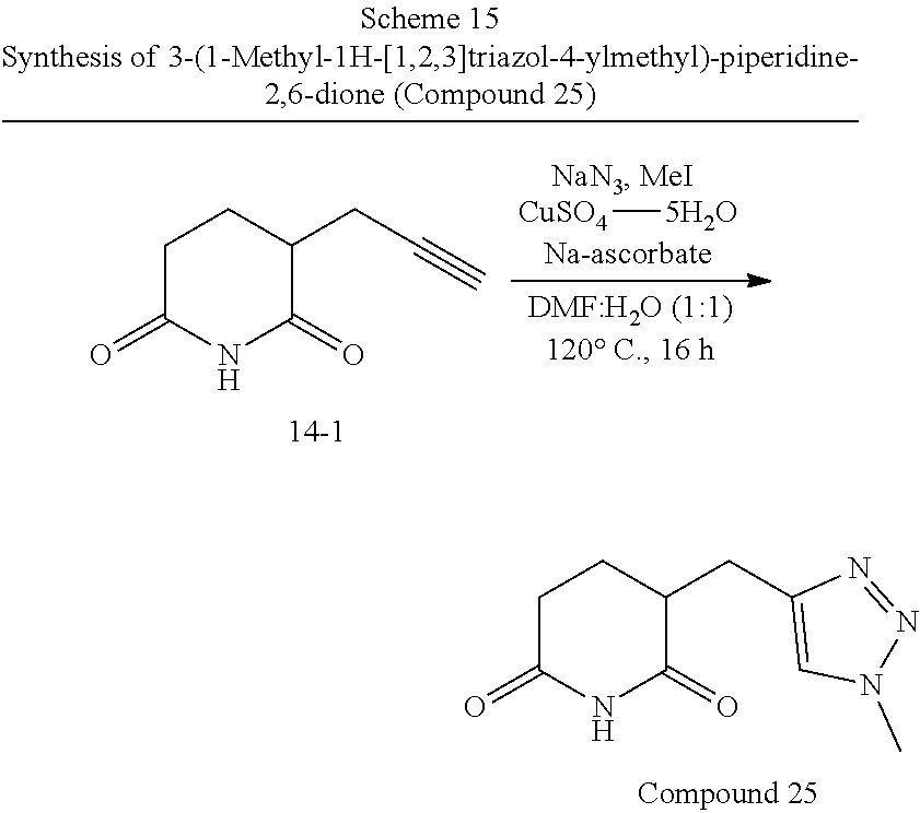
C1C(=O)NC(=O)C(CC2=CN(C)N=N2)C1.[CuSO4][5H2O].C1C(=O)NC(=O)C(CC#C)C1
